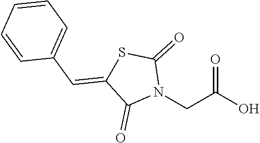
N1(CC(O)=O)C(=O)SC(=CC2=CC=CC=C2)C1=O
